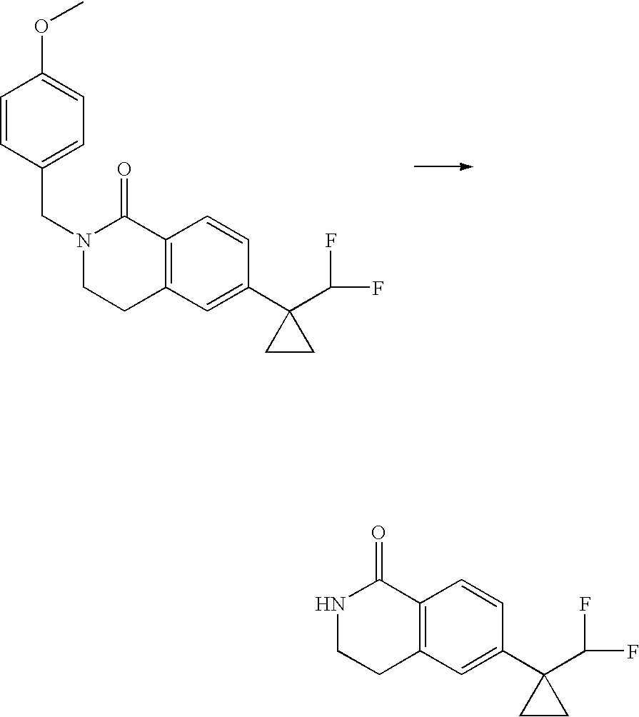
C1=CC(CN2CCC3=C(C2=O)C=CC(C2(C(F)F)CC2)=C3)=CC=C1OC.N1CCC2=C(C1=O)C=CC(C1(C(F)F)CC1)=C2
